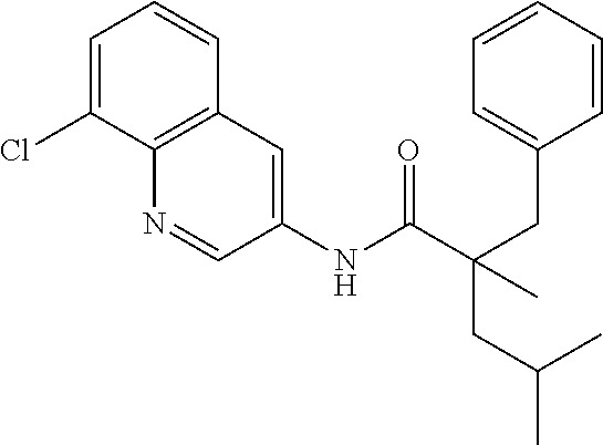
C1=C(Cl)C2=C(C=C1)C=C(NC(C(CC1=CC=CC=C1)(CC(C)C)C)=O)C=N2
